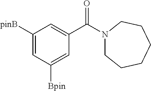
C1([pinB])=CC([Bpin])=CC(C(N2CCCCCC2)=O)=C1
